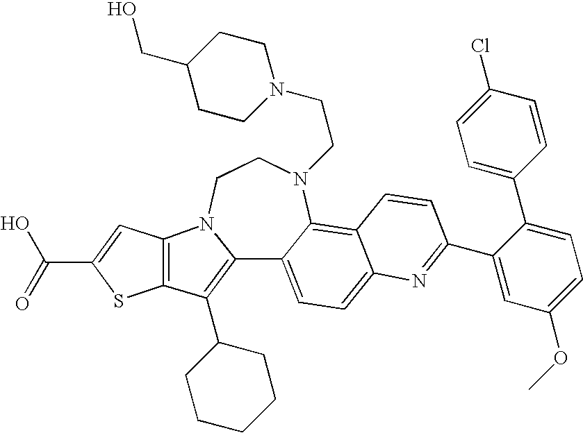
C12=C(C3CCCCC3)C3=C(N1CCN(CCN1CCC(CO)CC1)C1=C4C(=CC=C21)N=C(C1=CC(OC)=CC=C1C1=CC=C(Cl)C=C1)C=C4)C=C(C(O)=O)S3
